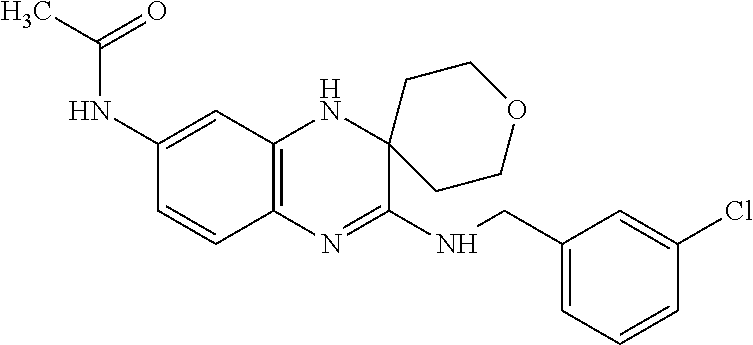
C1(NC(C)=O)=CC2=C(C=C1)N=C(NCC1=CC=CC(Cl)=C1)C1(N2)CCOCC1
